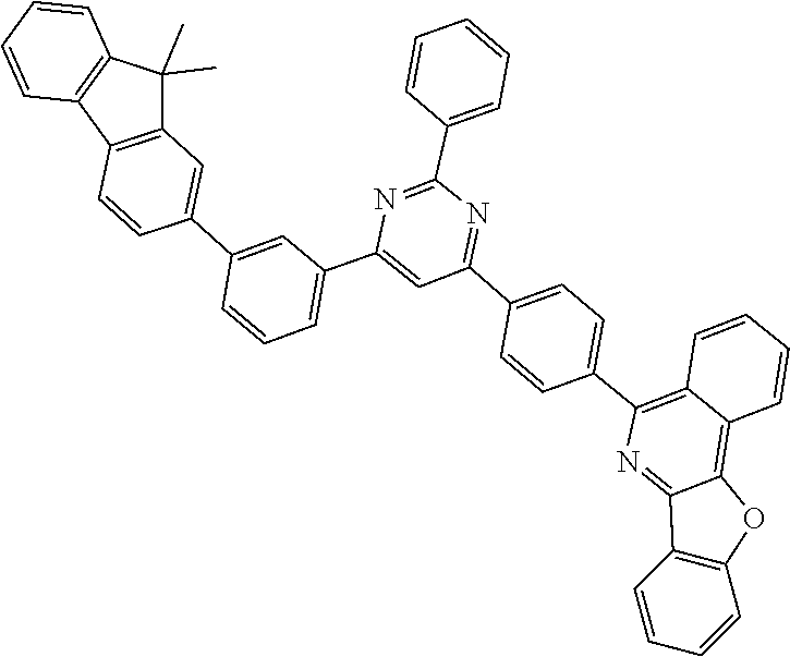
C12=C(C3=CC=C(C4=NC(C5=CC=CC=C5)=NC(C5=CC=CC(C6=CC7=C(C8=C(C=CC=C8)C7(C)C)C=C6)=C5)=C4)C=C3)N=C3C(=C1C=CC=C2)OC1=C3C=CC=C1
